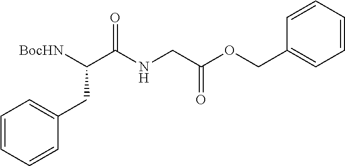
[BocHN]C(C(NCC(OCC1=CC=CC=C1)=O)=O)CC1=CC=CC=C1
